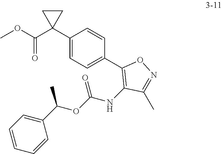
C1(C2(C(OC)=O)CC2)=CC=C(C2=C(NC(OC(C3=CC=CC=C3)C)=O)C(C)=NO2)C=C1
